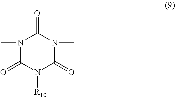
N1(C)C(=O)N([R10])C(=O)N(C)C1=O
